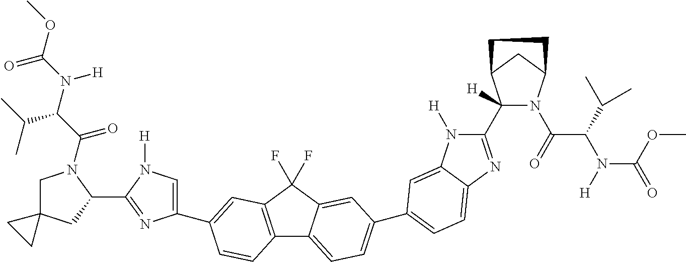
C12(CN(C(C(N(C(OC)=O)[H])C(C)C)=O)C(C3=NC(C4=CC5=C(C6=CC=C(C7=CC=C8C(=C7)N([H])C(C7([H])N(C(=O)C(C(C)C)N([H])C(OC)=O)C9CC7CC9)=N8)C=C6C5(F)F)C=C4)=CN3[H])C1)CC2
